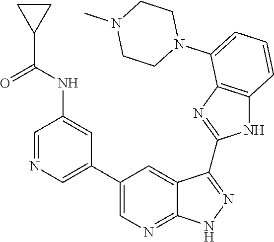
C1=NC=C(C2=CN=C3C(=C2)C(C2=NC4=C(N2)C=CC=C4N2CCN(C)CC2)=NN3)C=C1NC(C1CC1)=O
